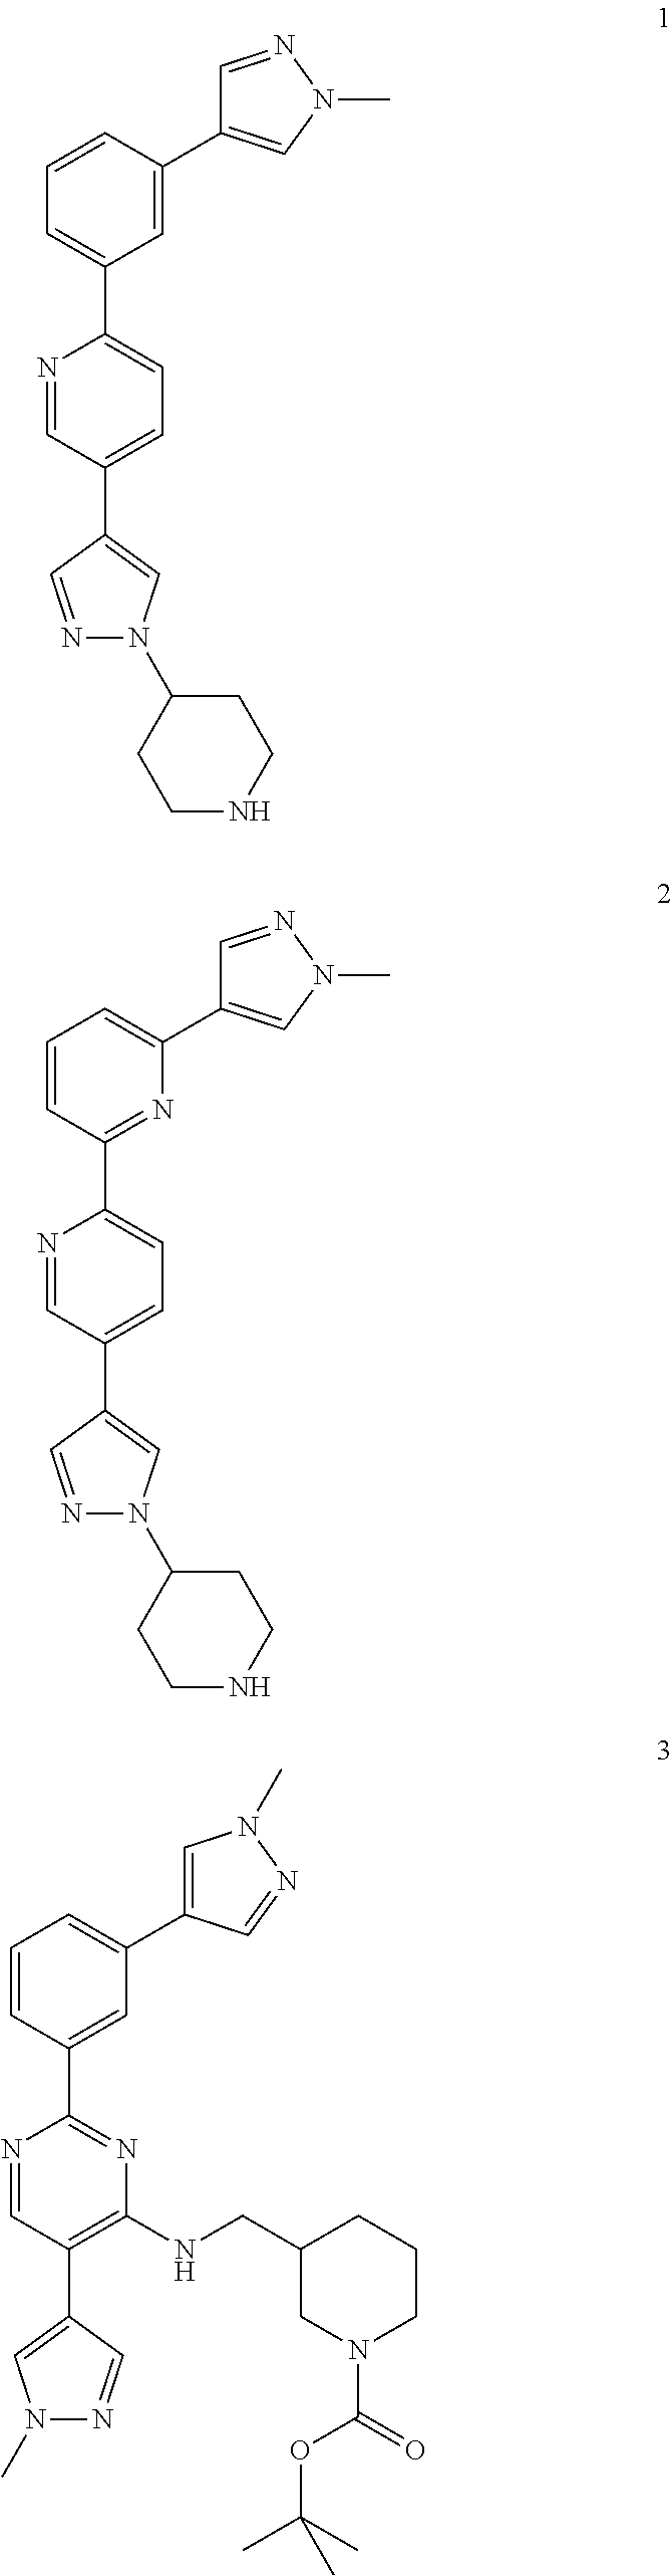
C1=NN(C)C=C1C1=CC(C2=CC=C(C3=CN(C4CCNCC4)N=C3)C=N2)=CC=C1.C1=NN(C)C=C1C1=CC=CC(C2=CC=C(C3=CN(C4CCNCC4)N=C3)C=N2)=N1.C1=C(C2=CC=CC(C3=NC(NCC4CCCN(C(=O)OC(C)(C)C)C4)=C(C4=CN(C)N=C4)C=N3)=C2)C=NN1C
